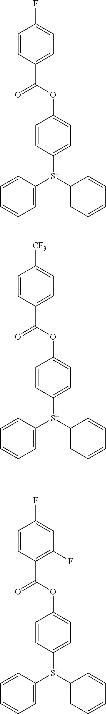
C1=CC(C(OC2=CC=C([S+](C3=CC=CC=C3)C3=CC=CC=C3)C=C2)=O)=CC=C1F.C1=CC(C(OC2=CC=C([S+](C3=CC=CC=C3)C3=CC=CC=C3)C=C2)=O)=CC=C1[CF3].C1=CC(C(OC2=CC=C([S+](C3=CC=CC=C3)C3=CC=CC=C3)C=C2)=O)=C(F)C=C1F
